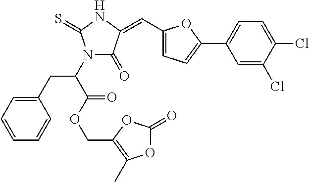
C1=CC=C(CC(N2C(=O)C(=CC3=CC=C(C4=CC=C(Cl)C(Cl)=C4)O3)NC2=S)C(OCC2=C(C)OC(=O)O2)=O)C=C1
